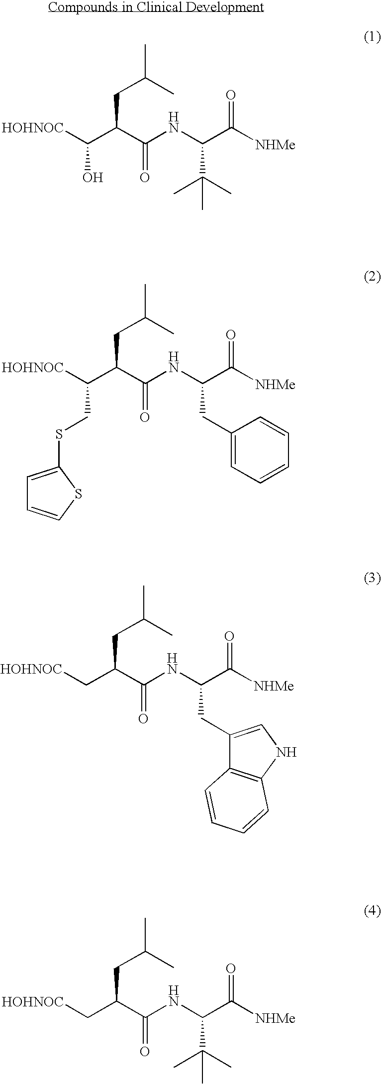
[HOHNOC]C(C(C(NC(C([NHMe])=O)C(C)(C)C)=O)CC(C)C)O.[HOHNOC]C(C(C(NC(C([NHMe])=O)CC1=CC=CC=C1)=O)CC(C)C)CSC1=CC=CS1.[HOHNOC]CC(C(NC(C([NHMe])=O)CC1=CNC2=C1C=CC=C2)=O)CC(C)C.[HOHNOC]CC(C(NC(C([NHMe])=O)C(C)(C)C)=O)CC(C)C
